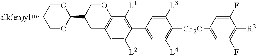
C1OC(C2CC3=C(OC2)C([L1])=C(C2=CC([L4])=C([CF2O]C4=CC(F)=C([R2])C(F)=C4)C([L3])=C2)C([L2])=C3)OCC1[alk(en)yl]
